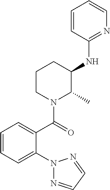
C1=CC(NC2CCCN(C(=O)C3=CC=CC=C3N3N=CC=N3)C2C)=NC=C1
